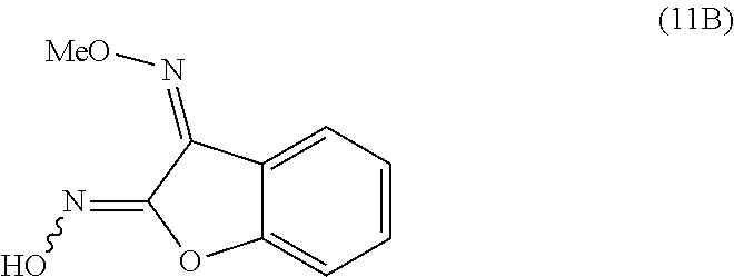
C12=CC=CC=C1C(=N[MeO])C(=NO)O2
